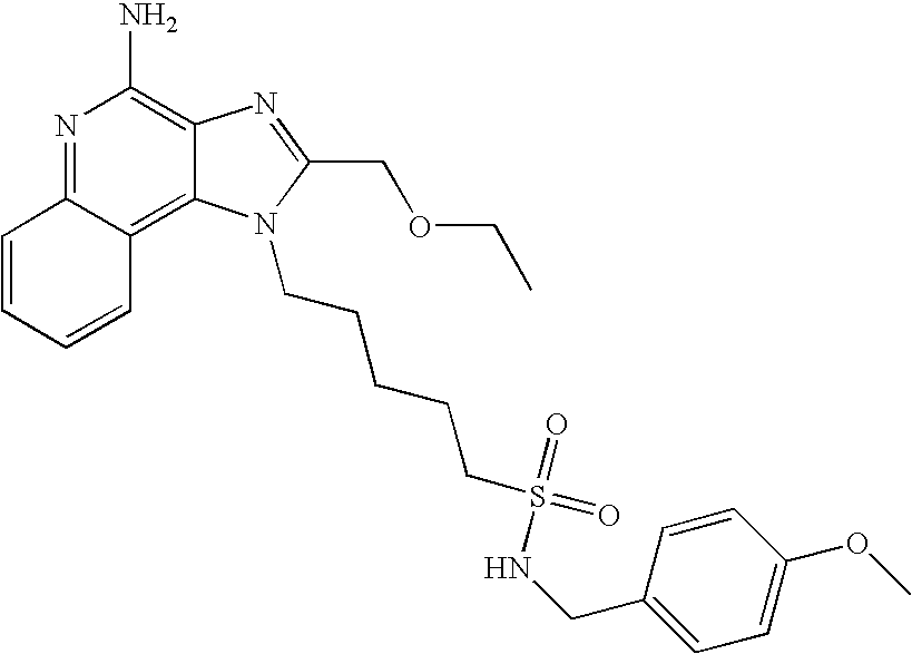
C1=CC=CC2=C3C(=C(N)N=C12)N=C(COCC)N3CCCCCS(=O)(NCC1=CC=C(OC)C=C1)=O
